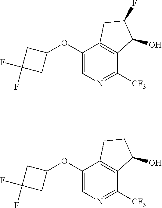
C1(OC2=CN=C([CF3])C3=C2CC(F)C3O)CC(F)(F)C1.C1(OC2=CN=C([CF3])C3=C2CCC3O)CC(F)(F)C1
